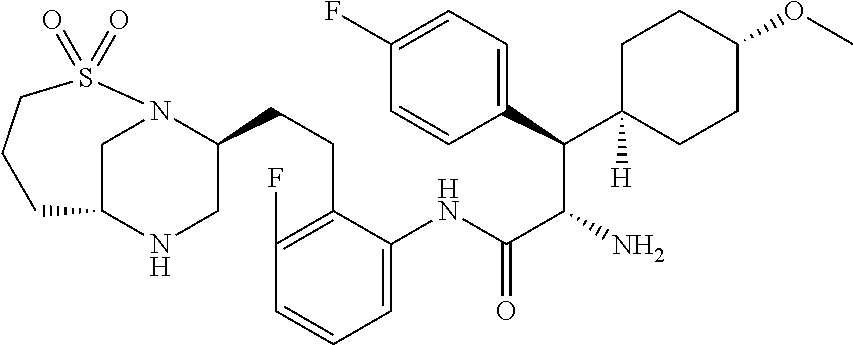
C1C2NCC(CCC3=C(F)C=CC=C3NC(C(N)C(C3=CC=C(F)C=C3)C3([H])CCC(OC)CC3)=O)N1S(=O)(=O)CCC2
